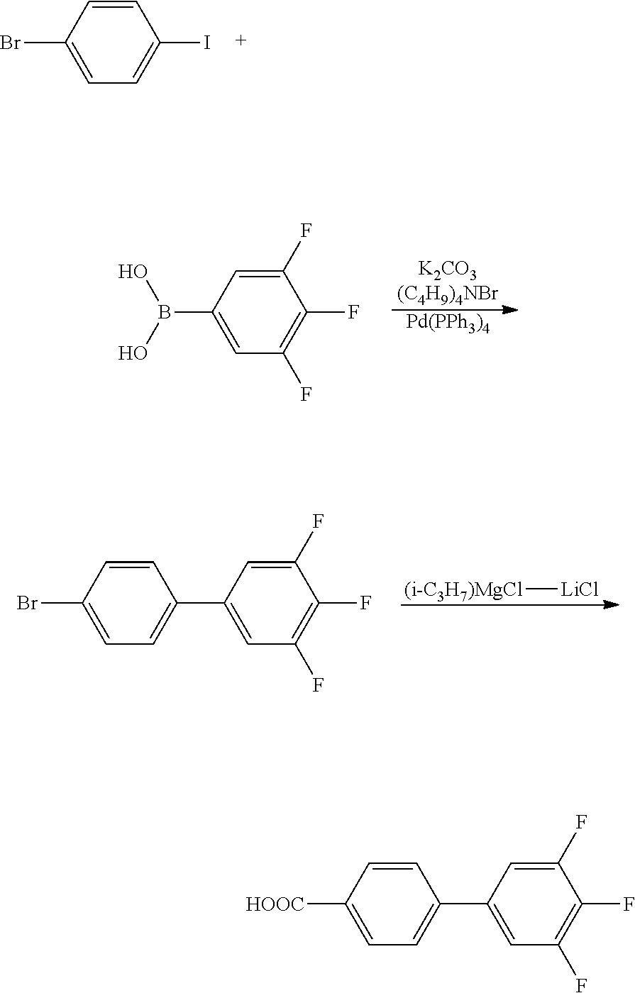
C1=CC(Br)=CC=C1I.[Pd(PPh3)4].OB(O)C1=CC(F)=C(F)C(F)=C1.C1(C2=CC(F)=C(F)C(F)=C2)=CC=C(Br)C=C1.[(i-C3H7)MgCl][LiCl].C1(C2=CC(F)=C(F)C(F)=C2)=CC=C([HOOC])C=C1
